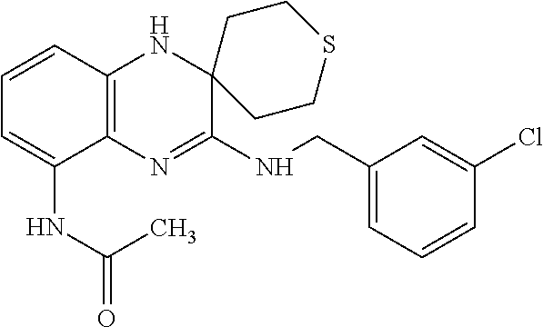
C12=C(N=C(NCC3=CC=CC(Cl)=C3)C3(N1)CCSCC3)C(NC(C)=O)=CC=C2
